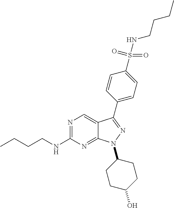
N1=C(NCCCC)N=C2C(=C1)C(C1=CC=C(S(=O)(NCCCC)=O)C=C1)=NN2C1CCC(O)CC1
